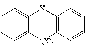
C1=CC=C2C(=C1)NC1=C([(X)p]2)C=CC=C1
